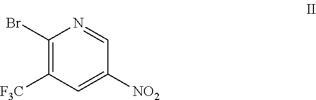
C1(Br)=C([F3C])C=C([NO2])C=N1
